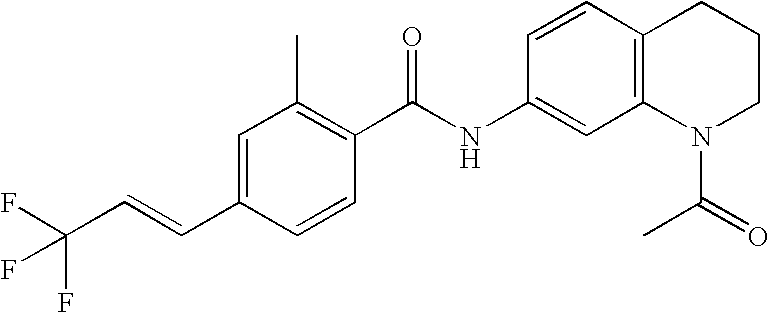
C1=C(C=CC(F)(F)F)C=CC(C(NC2=CC3=C(C=C2)CCCN3C(C)=O)=O)=C1C
